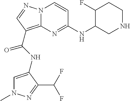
N12C(=C(C(NC3=CN(C)N=C3C(F)F)=O)C=N1)N=C(NC1CNCCC1F)C=C2
